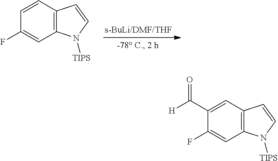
C12=C(C=CC(F)=C1)C=CN2[TIPS].C12=C(C=C(C([H])=O)C(F)=C1)C=CN2[TIPS]
